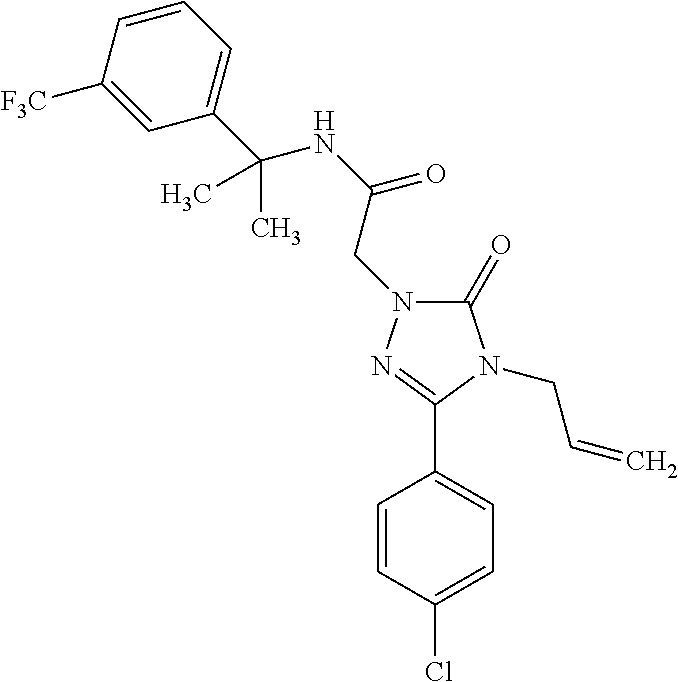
C1=CC(Cl)=CC=C1C1=NN(CC(NC(C2=CC=CC([F3C])=C2)(C)C)=O)C(=O)N1CC=C
